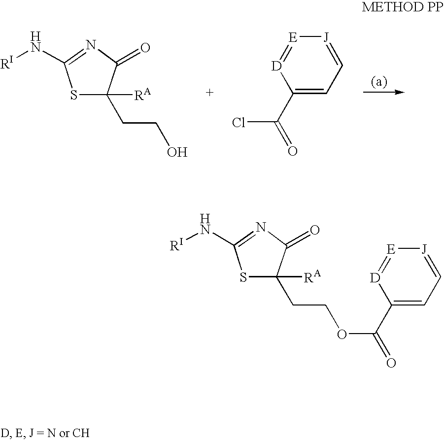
N1=C(N[RI])SC([RA])(CCO)C1=O.C1(C(=O)Cl)=CC=[J][E]=[D]1.N1=C(N[RI])SC([RA])(CCOC(C2=CC=[J][E]=[D]2)=O)C1=O
